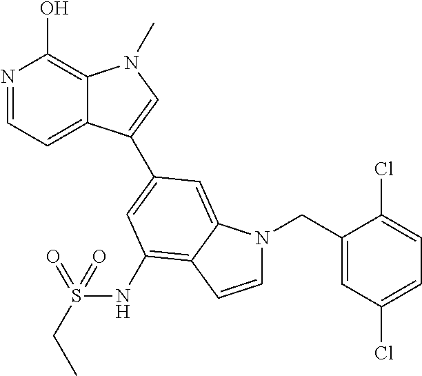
N1=CC=C2C(=C1O)N(C)C=C2C1=CC(NS(CC)(=O)=O)=C2C(=C1)N(CC1=CC(Cl)=CC=C1Cl)C=C2
